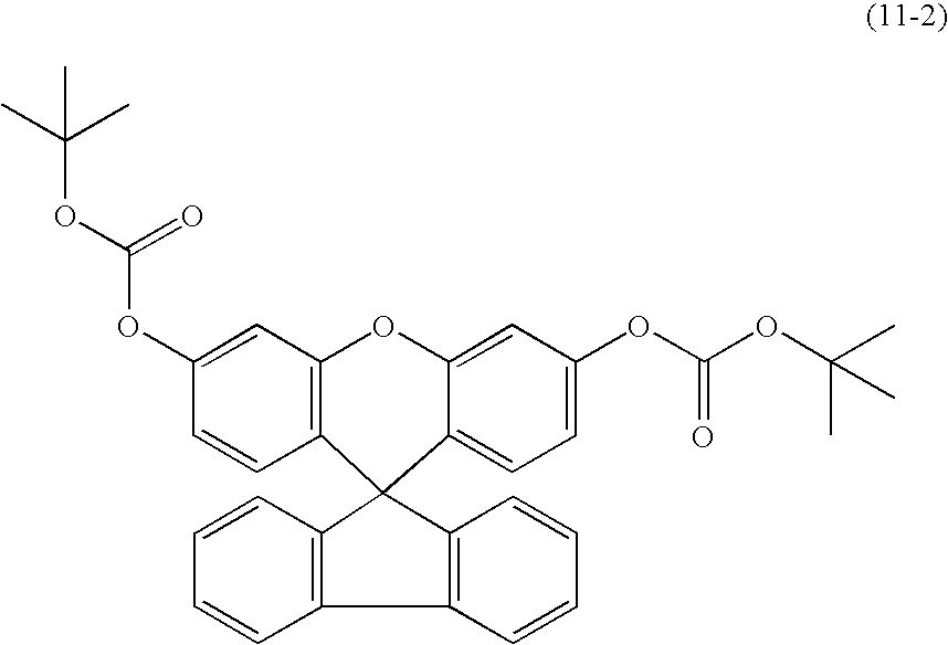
C1=CC2=C(C=C1)C1=C(C23C2=CC=C(OC(OC(C)(C)C)=O)C=C2OC2=C3C=CC(OC(=O)OC(C)(C)C)=C2)C=CC=C1
